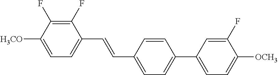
C1(F)=C(F)C([H3CO])=CC=C1C=CC1=CC=C(C2=CC=C([OCH3])C(F)=C2)C=C1
